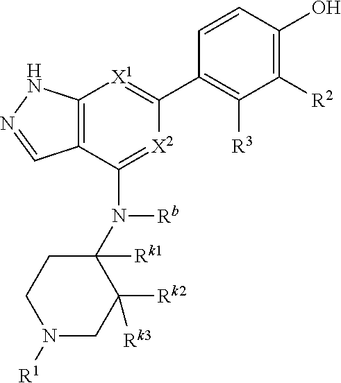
C1([R2])=C(O)C=CC(C2=[X1]C3=C(C(N(C4([Rk1])CCN([R1])CC4([Rk2])[Rk3])[Rb])=[X2]2)C=NN3)=C1[R3]
